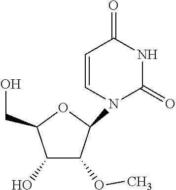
C1(O)C(OC)C(N2C(=O)NC(=O)C=C2)OC1CO
